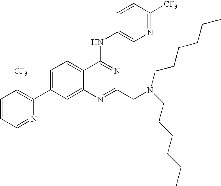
C1=CC=NC(C2=CC=C3C(=C2)N=C(CN(CCCCCC)CCCCCC)N=C3NC2=CN=C([CF3])C=C2)=C1[CF3]
